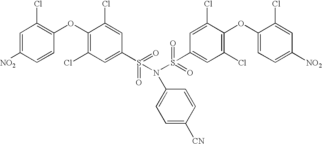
O(C1=C(Cl)C=C(S(=O)(=O)N(C2=CC=C([CN])C=C2)S(=O)(=O)C2=CC(Cl)=C(OC3=CC=C([NO2])C=C3Cl)C(Cl)=C2)C=C1Cl)C1=C(Cl)C=C([NO2])C=C1
